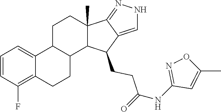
C1(NC(CCC2C3=CNN=C3C3(C)CCC4C5=CC=CC(F)=C5CCC4C32)=O)=NOC(C)=C1
